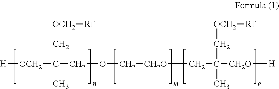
[H][OCH2]C(COC[CH2O]CC([CH2O][H])(C[OCH2][Rf])C)(C[OCH2][Rf])C
